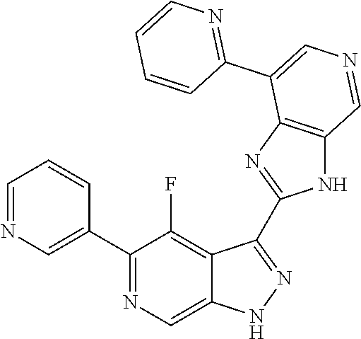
C1(C2=CN=CC=C2)=NC=C2C(=C1F)C(C1=NC3=C(N1)C=NC=C3C1=NC=CC=C1)=NN2
